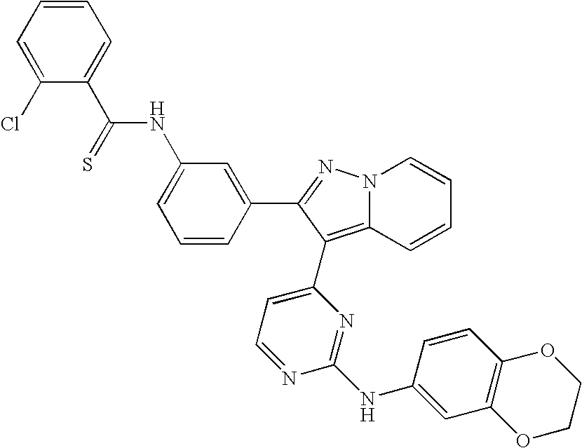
C1=CC=C(C(=S)NC2=CC=CC(C3=NN4C(=C3C3=CC=NC(NC5=CC6=C(C=C5)OCCO6)=N3)C=CC=C4)=C2)C(Cl)=C1
